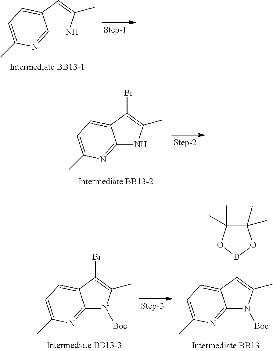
C12=NC(C)=CC=C1C=C(C)N2.C12=NC(C)=CC=C1C(Br)=C(C)N2.B1(C2=C(C)N([Boc])C3=NC(C)=CC=C32)OC(C)(C)C(C)(C)O1.C12=NC(C)=CC=C1C(Br)=C(C)N2[Boc]
